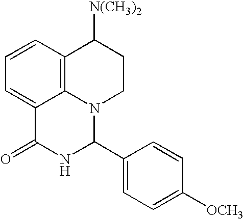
C1=CC2=C3C(=C1)C(=O)NC(C1=CC=C([OCH3])C=C1)N3CCC2[N(CH3)2]
